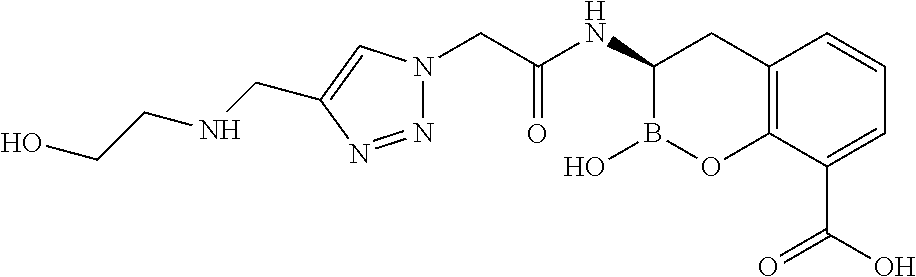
C12=C(C(C(O)=O)=CC=C1)OB(O)C(NC(CN1N=NC(CNCCO)=C1)=O)C2
